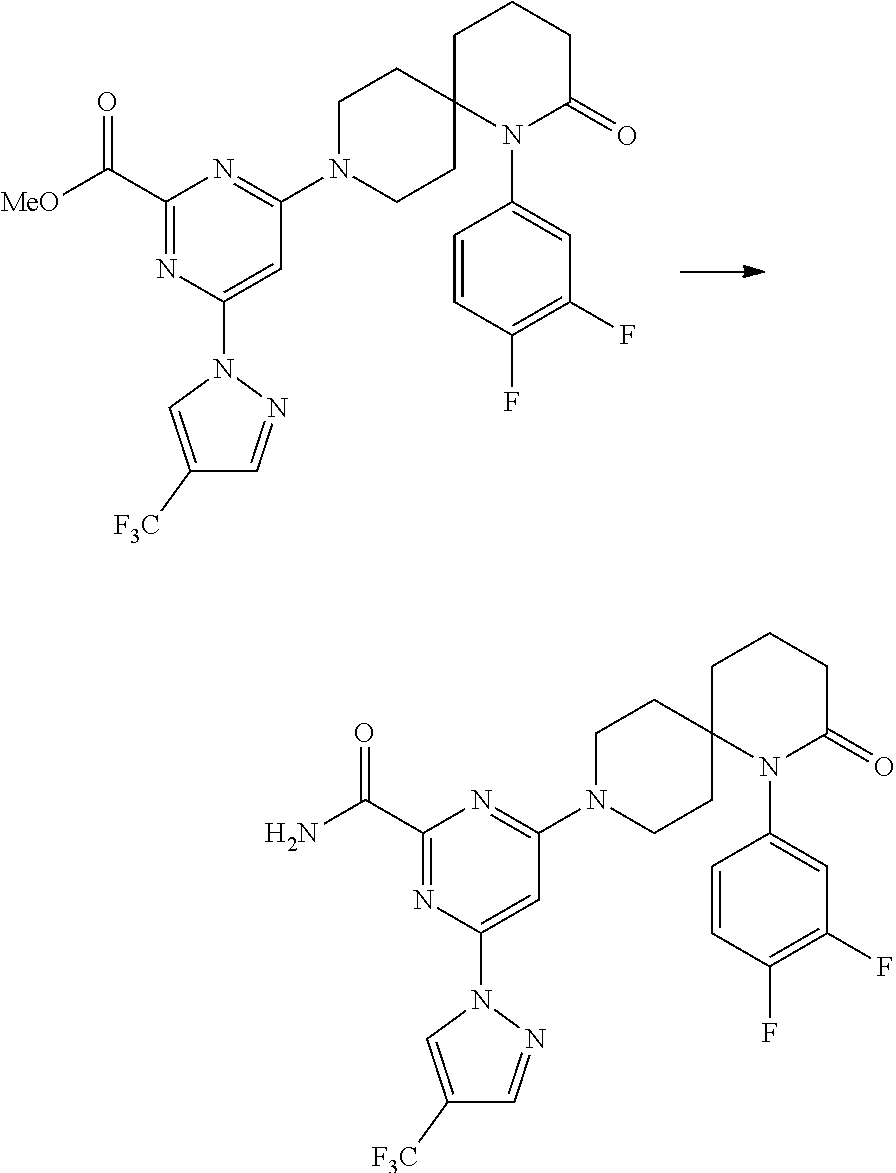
C1(C([MeO])=O)=NC(N2C=C([F3C])C=N2)=CC(N2CCC3(CC2)N(C2=CC(F)=C(F)C=C2)C(=O)CCC3)=N1.C1(C(N)=O)=NC(N2C=C([F3C])C=N2)=CC(N2CCC3(CC2)N(C2=CC(F)=C(F)C=C2)C(=O)CCC3)=N1
